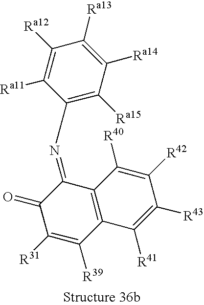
C12=C(C(=NC3=C([Ra15])C([Ra14])=C([Ra13])C([Ra12])=C3[Ra11])C(=O)C([R31])=C1[R39])C([R40])=C([R42])C([R43])=C2[R41]
